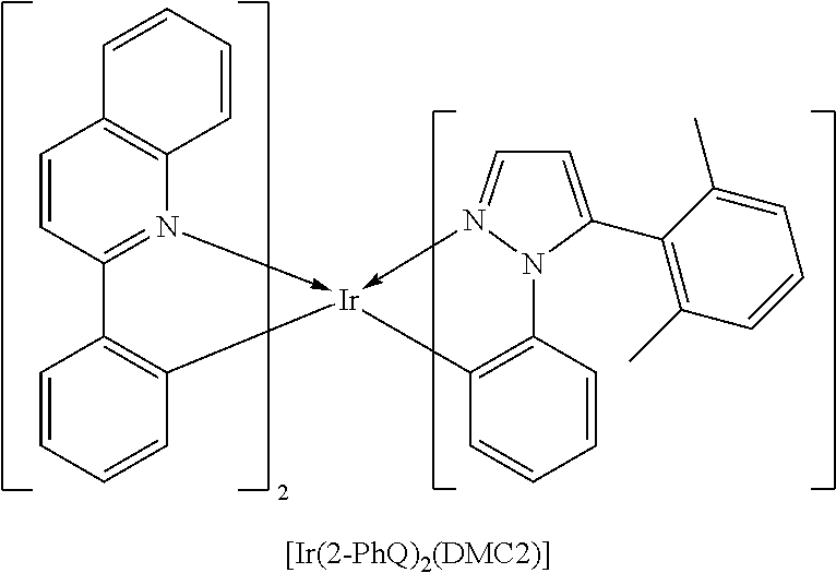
C1=CC=CC2=C1C1=N(->[Ir]23-N2=CC=C(C4=C(C)C=CC=C4C)N2C2=C3C=CC=C2)C2=C(C=C1)C=CC=C2
